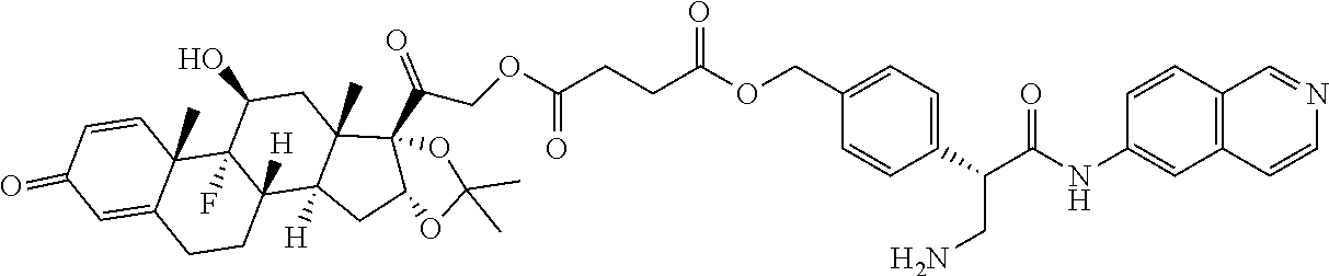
C1=CC2(C)C(=CC1=O)CCC1([H])C2(F)C(O)CC2(C)C1([H])CC1C2(C(COC(CCC(OCC2=CC=C(C(CN)C(=O)NC3=CC4=C(C=C3)C=NC=C4)C=C2)=O)=O)=O)OC(C)(C)O1
